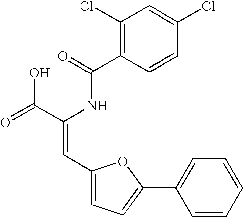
C1(C(=O)NC(C(=O)O)=CC2=CC=C(C3=CC=CC=C3)O2)=C(Cl)C=C(Cl)C=C1
